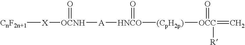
[CnF2n+1][X][OCNH](=O)[A][HNCO]([(CpH2p)][OCC]([R])(=C)=O)=O
